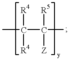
C(C(C)([R5])[Z])(C)([R4])[R4]
